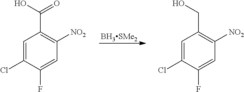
[BH3SMe2].C1=C(Cl)C(F)=CC([NO2])=C1C(O)=O.C1=C(Cl)C(F)=CC([NO2])=C1CO
